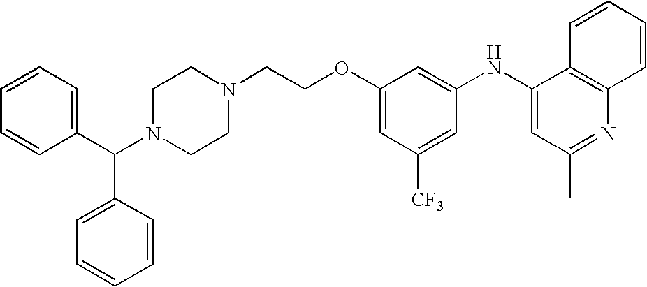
N1(C(C2=CC=CC=C2)C2=CC=CC=C2)CCN(CCOC2=CC([CF3])=CC(NC3=CC(C)=NC4=C3C=CC=C4)=C2)CC1
